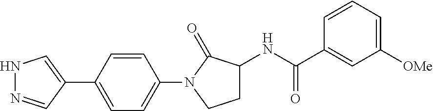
C1=CC(C2=CNN=C2)=CC=C1N1CCC(NC(C2=CC([OMe])=CC=C2)=O)C1=O
